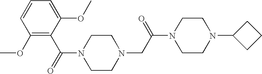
C1CN(C2CCC2)CCN1C(CN1CCN(C(=O)C2=C(OC)C=CC=C2OC)CC1)=O
